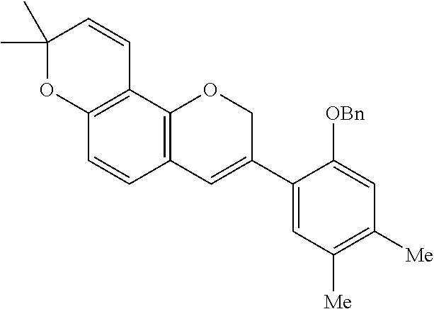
C1(C)(C)OC2=C(C=C1)C1=C(C=C2)C=C(C2=CC([Me])=C([Me])C=C2[OBn])CO1
